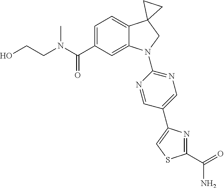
C(C1=CC=C2C(=C1)N(C1=NC=C(C3=CSC(C(=O)N)=N3)C=N1)CC21CC1)(=O)N(C)CCO
